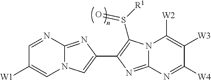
C1=NC2=NC(C3=C(S([R1])=O)N4C(=N3)N=C([W4])C([W3])=C4[W2])=CN2C=C1[W1]
